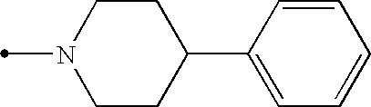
CN1CCC(C2=CC=CC=C2)CC1
